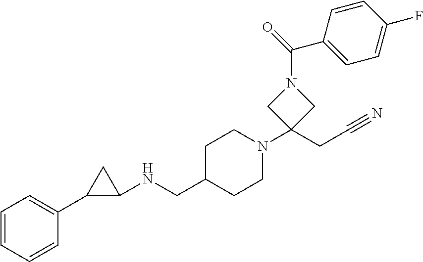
C1=CC=CC(C2C(NCC3CCN(C4(CC#N)CN(C(=O)C5=CC=C(F)C=C5)C4)CC3)C2)=C1
